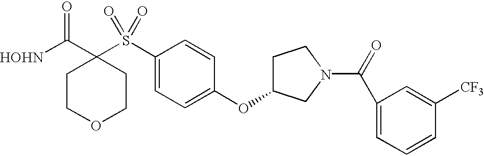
[HOHN]C(C1(S(C2=CC=C(OC3CCN(C(=O)C4=CC=CC([CF3])=C4)C3)C=C2)(=O)=O)CCOCC1)=O
